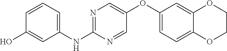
N1=C(NC2=CC=CC(O)=C2)N=CC(OC2=CC=C3C(=C2)OCCO3)=C1
